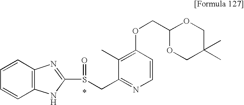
C1(C)=C(OCC2OCC(C)(C)CO2)C=CN=C1CS(C1=NC2=C(C=CC=C2)N1)=O
